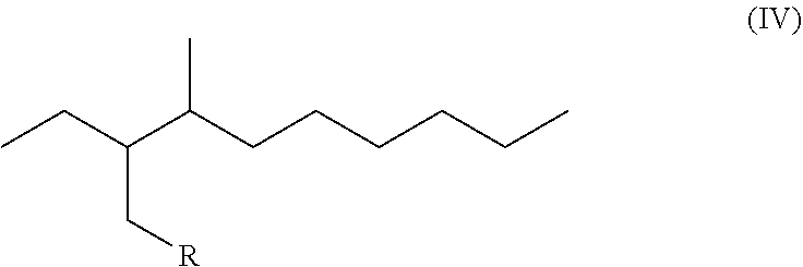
CCC(C(CCCCCC)C)C[R]
